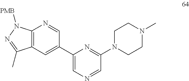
C12=C(C=C(C3=CN=CC(N4CCN(C)CC4)=N3)C=N1)C(C)=NN2[PMB]
